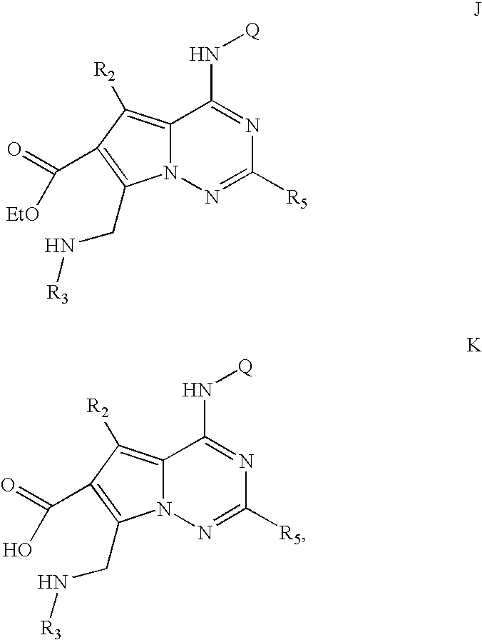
N12C(=C([R2])C(C(=O)[EtO])=C1CN[R3])C(N[Q])=NC([R5])=N2.N12C(=C([R2])C(C(=O)O)=C1CN[R3])C(N[Q])=NC([R5])=N2
